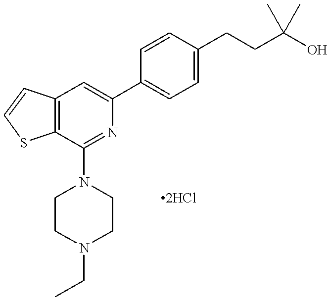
C12=C(C=C(C3=CC=C(CCC(O)(C)C)C=C3)N=C1N1CCN(CC)CC1)C=CS2
